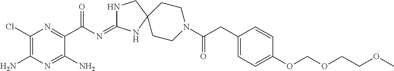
C1(Cl)=C(N)N=C(N)C(C(N=C2NCC3(N2)CCN(C(=O)CC2=CC=C(OCOCCOC)C=C2)CC3)=O)=N1
